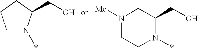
C1N(*)C(CO)CC1.N1(*)CCN([Me])CC1CO
